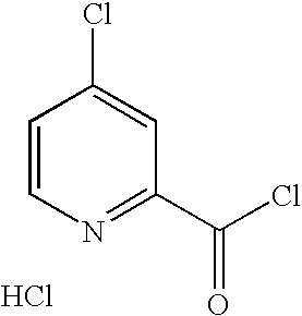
N1=C(C(Cl)=O)C=C(Cl)C=C1.Cl
